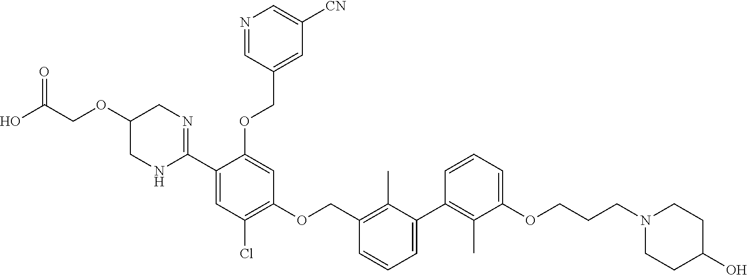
C1=CC=C(OCCCN2CCC(O)CC2)C(C)=C1C1=CC=CC(COC2=C(Cl)C=C(C3=NCC(OCC(O)=O)CN3)C(OCC3=CC([CN])=CN=C3)=C2)=C1C
